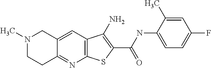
N1(C)CCC2=NC3=C(C=C2C1)C(N)=C(C(=O)NC1=CC=C(F)C=C1C)S3
